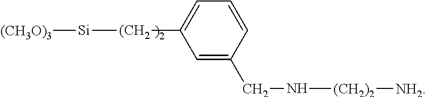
C1=C(CN[(CH2)2][NH2])C=CC=C1[(CH2][Si][(CH3O)3].[)2]
